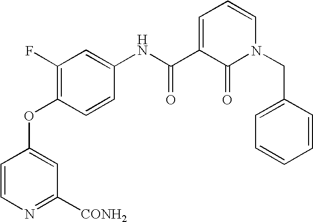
C1=CN=C([CONH2])C=C1OC1=C(F)C=C(NC(C2=CC=CN(CC3=CC=CC=C3)C2=O)=O)C=C1
